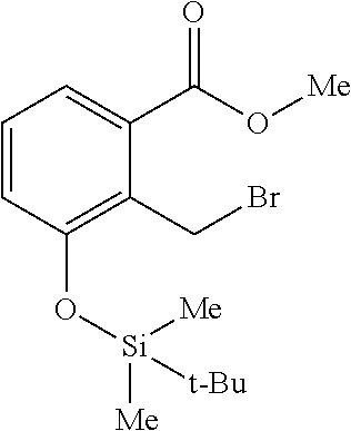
C1=CC(O[Si]([Me])([Me])[t-Bu])=C(CBr)C(C(O[Me])=O)=C1
